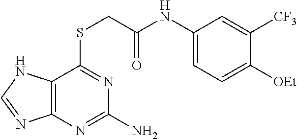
C12=C(N=C(N)N=C1SCC(NC1=CC=C([OEt])C([CF3])=C1)=O)N=CN2
